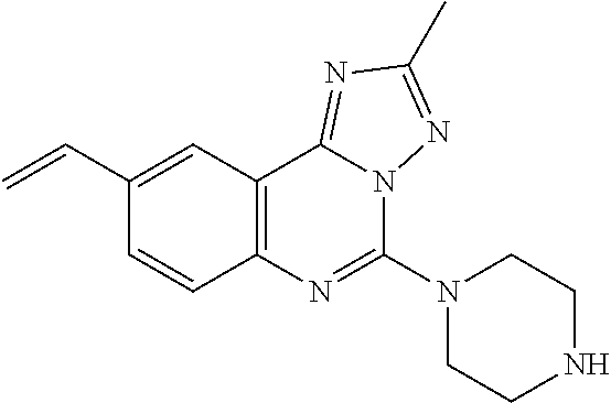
C1(C=C)=CC2=C(C=C1)N=C(N1CCNCC1)N1C2=NC(C)=N1
